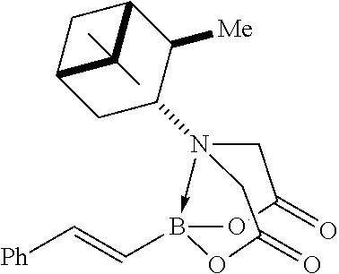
N12(C3CC4CC(C3[Me])C4(C)C)->B(C=C[Ph])(OC(=O)C1)OC(=O)C2
